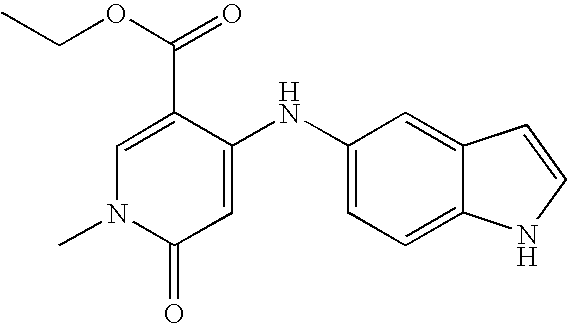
C1(C(=O)OCC)=CN(C)C(=O)C=C1NC1=CC=C2C(=C1)C=CN2
